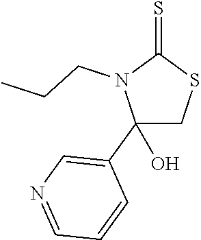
C1(C2=CN=CC=C2)(O)CSC(=S)N1CCC
